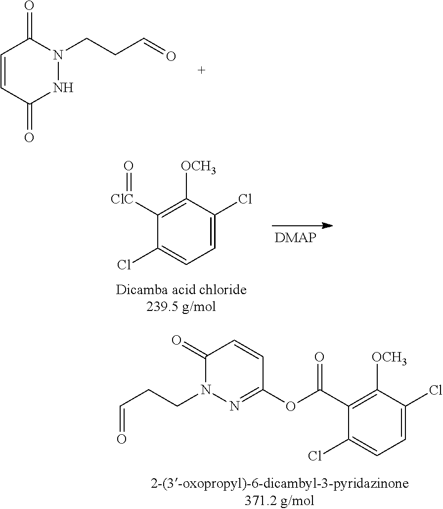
C1([ClC]=O)=C([OCH3])C(Cl)=CC=C1Cl.C1(C(OC2=NN(CCC=O)C(=O)C=C2)=O)=C([OCH3])C(Cl)=CC=C1Cl.C1=CC(=O)NN(CCC=O)C1=O
